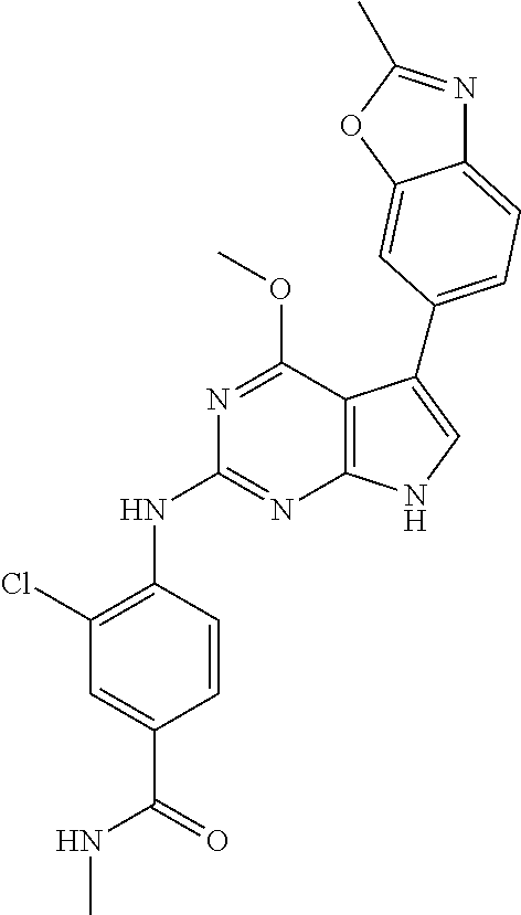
N(C1=NC2=C(C(OC)=N1)C(C1=CC=C3N=C(C)OC3=C1)=CN2)C1=C(Cl)C=C(C(=O)NC)C=C1
